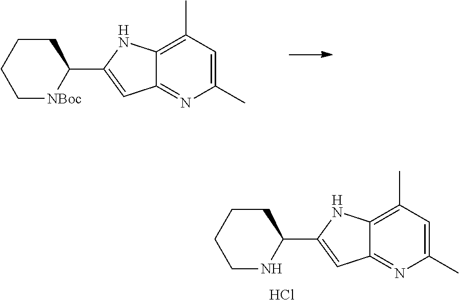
C1CCC[NBoc]C1C1=CC2=NC(C)=CC(C)=C2N1.C1CCCNC1C1=CC2=NC(C)=CC(C)=C2N1.Cl
